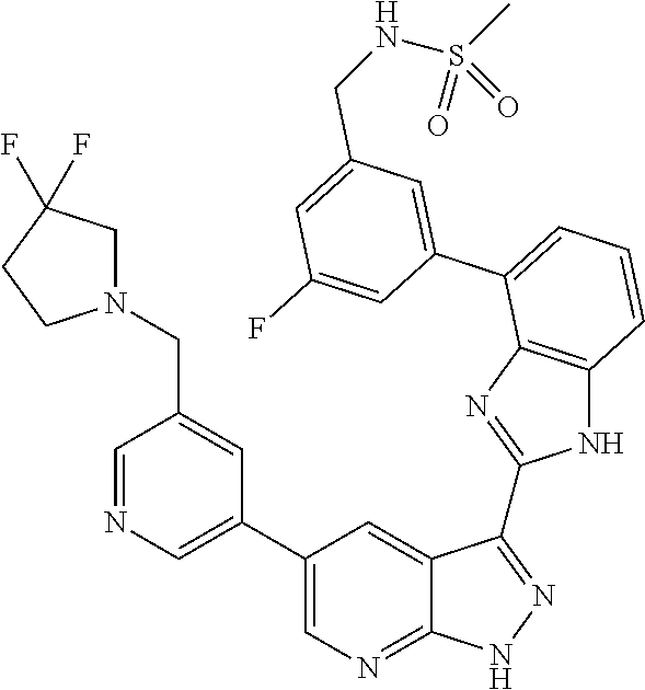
C1=C(C2=CC=CC3=C2N=C(C2=NNC4=NC=C(C5=CN=CC(CN6CC(F)(F)CC6)=C5)C=C42)N3)C=C(F)C=C1CNS(=O)(C)=O
